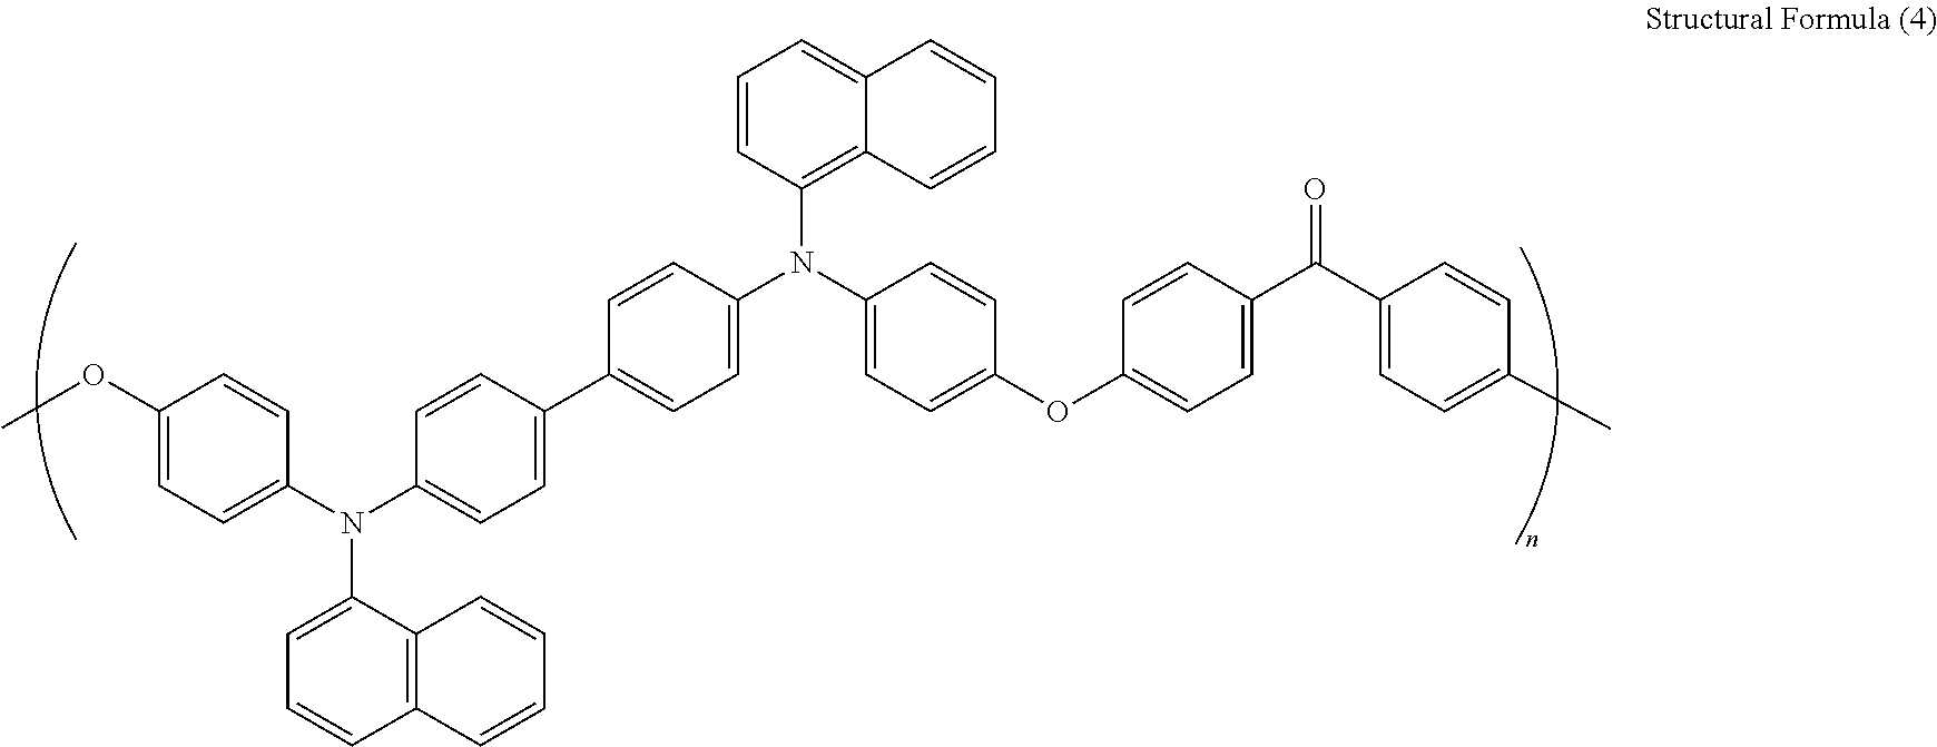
C1(OC)=CC=C(N(C2=CC=C(C3=CC=C(N(C4=CC=C(OC5=CC=C(C(C6=CC=C(C)C=C6)=O)C=C5)C=C4)C4=C5C(=CC=C4)C=CC=C5)C=C3)C=C2)C2=CC=CC3=C2C=CC=C3)C=C1
